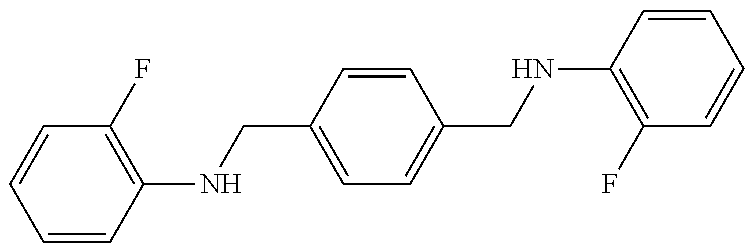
C1=CC(NCC2=CC=C(CNC3=C(F)C=CC=C3)C=C2)=C(F)C=C1
